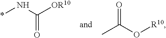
*NC([OR10])=O.CC(O[R10])=O
